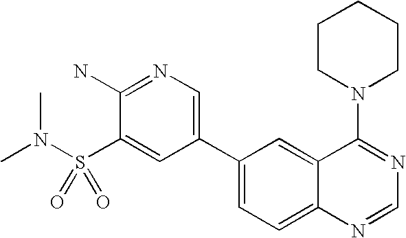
C1(N)=NC=C(C2=CC=C3C(=C2)C(N2CCCCC2)=NC=N3)C=C1S(N(C)C)(=O)=O
